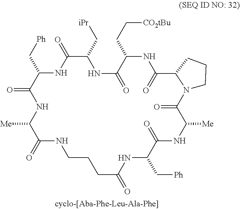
[Ph]CC1C(=O)NC([Me])C(=O)NCCCC(=O)NC(C[Ph])C(=O)NC([Me])C(=O)N2CCCC2C(=O)NC(CC[CO2tBu])C(=O)NC(C[iPr])C(=O)N1
